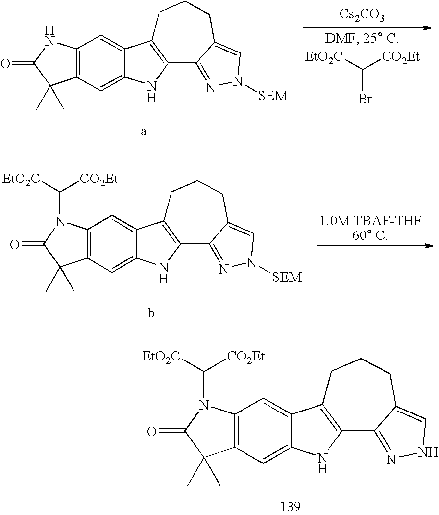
[Cs2CO3].BrC([EtO2C])[CO2Et].C12=C(NC(=O)C1(C)C)C=C1C(=C2)NC2=C1CCCC1=CN([SEM])N=C21.C12=C(C=C3C(=C1)NC1=C3CCCC3=CN([SEM])N=C13)N(C([EtO2C])[CO2Et])C(=O)C2(C)C.C12=C(C=C3C(=C1)NC1=C3CCCC3=CNN=C13)N(C([EtO2C])[CO2Et])C(=O)C2(C)C
